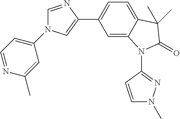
C1=NC(C2=CC=C3C(=C2)N(C2=NN(C)C=C2)C(=O)C3(C)C)=CN1C1=CC=NC(C)=C1
